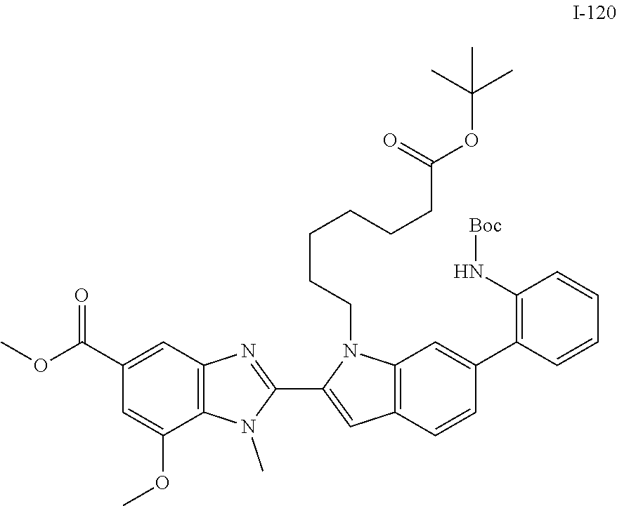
N(C1=C(C2=CC3=C(C=C(C4=NC5=C(N4C)C(OC)=CC(C(OC)=O)=C5)N3CCCCCCC(=O)OC(C)(C)C)C=C2)C=CC=C1)[Boc]
